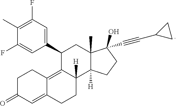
C1=C(F)C(C)=C(F)C=C1C1CC2(C)C([H])(C3([H])CCC4=CC(=O)CCC4=C13)CCC2(O)C#CC1CC1
